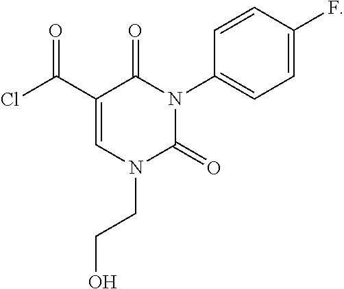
C1=C(F)C=CC(N2C(=O)C(C(Cl)=O)=CN(CCO)C2=O)=C1
